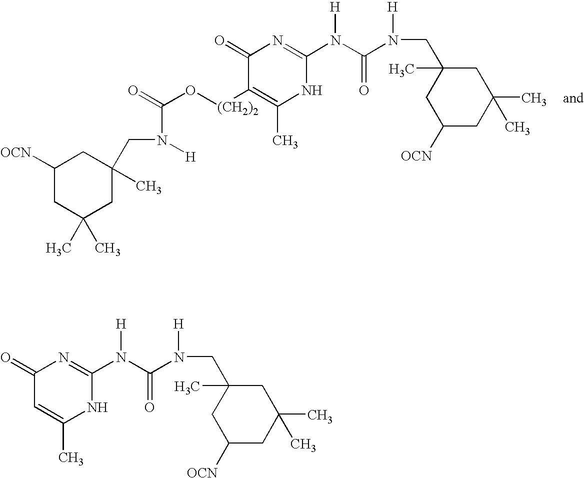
C1([OCN])CC(C)(C)CC(CN(C(O[(CH2)2]C2=C(C)NC(N(C(N(CC3(C)CC([OCN])CC(C)(C)C3)[H])=O)[H])=NC2=O)=O)[H])(C)C1.C1=C(C)NC(N(C(N(CC2(C)CC([OCN])CC(C)(C)C2)[H])=O)[H])=NC1=O
